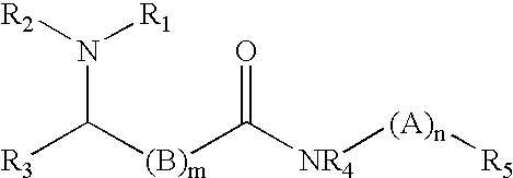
[(B)m](C([R3])N([R1])[R2])C(=O)[NR4][(A)n][R5]
